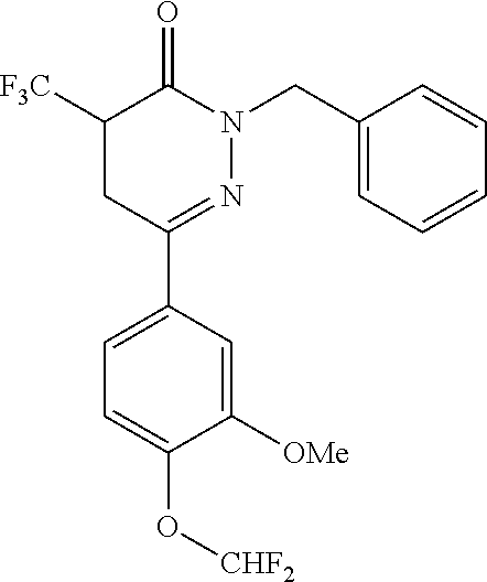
C1([F3C])CC(C2=CC=C(O[CHF2])C([OMe])=C2)=NN(CC2=CC=CC=C2)C1=O
